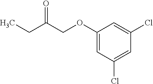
C1(OCC(CC)=O)=CC(Cl)=CC(Cl)=C1
